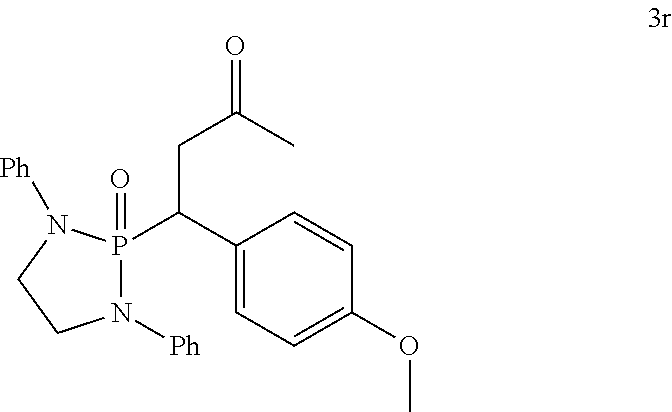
N1([Ph])P(=O)(C(C2=CC=C(OC)C=C2)CC(=O)C)N([Ph])CC1
